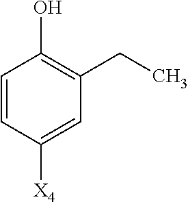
C1=CC([X4])=CC(CC)=C1O
